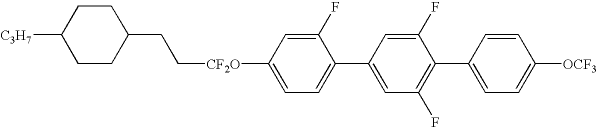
C([CF2O]C1=CC=C(C2=CC(F)=C(C3=CC=C([OCF3])C=C3)C(F)=C2)C(F)=C1)CC1CCC([C3H7])CC1
